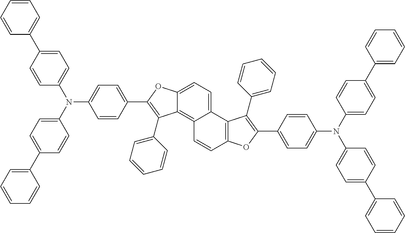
C1=CC(C2=C(C3=CC=CC=C3)C3=C4C(=CC=C3O2)C2=C(C=C4)OC(C3=CC=C(N(C4=CC=C(C5=CC=CC=C5)C=C4)C4=CC=C(C5=CC=CC=C5)C=C4)C=C3)=C2C2=CC=CC=C2)=CC=C1N(C1=CC=C(C2=CC=CC=C2)C=C1)C1=CC=C(C2=CC=CC=C2)C=C1
